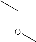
C(OC)C
